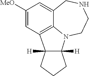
C1([MeO])=CC2=C3C(=C1)CNCCN3C1([H])C2([H])CCC1
